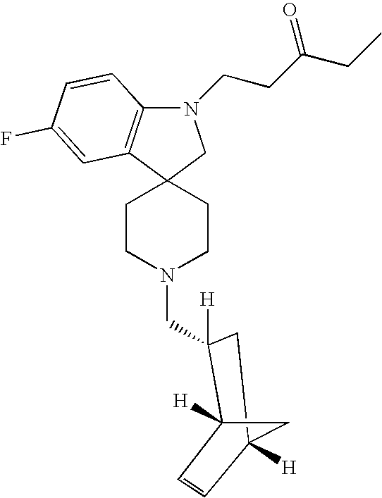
N1(CCC(CC)=O)C2=C(C3(C1)CCN(CC1([H])C4([H])C=CC([H])(C1)C4)CC3)C=C(F)C=C2
